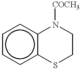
c1ccc2c(c1)N([COCH3])CCS2
